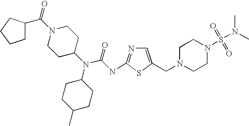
C1=C(CN2CCN(S(N(C)C)(=O)=O)CC2)SC(NC(N(C2CCC(C)CC2)C2CCN(C(=O)C3CCCC3)CC2)=O)=N1
